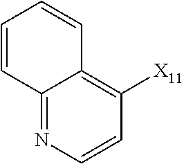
C12=NC=CC([X11])=C1C=CC=C2
